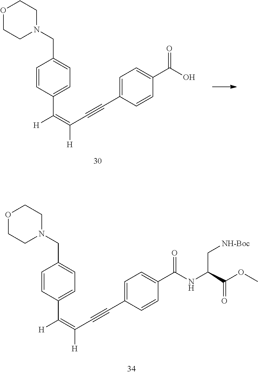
[H]C(=C(C#CC1=CC=C(C(O)=O)C=C1)[H])C1=CC=C(CN2CCOCC2)C=C1.[H]C(=C(C#CC1=CC=C(C(NC(C(OC)=O)C[NH-Boc])=O)C=C1)[H])C1=CC=C(CN2CCOCC2)C=C1
